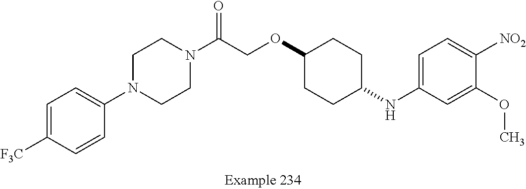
C1=C([F3C])C=CC(N2CCN(C(COC3CCC(NC4=CC=C([NO2])C(OC)=C4)CC3)=O)CC2)=C1
